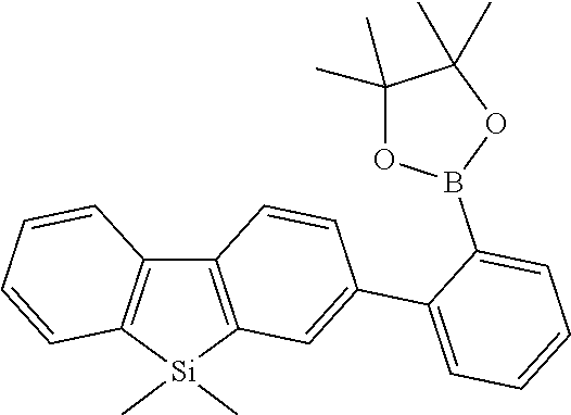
C12=C([Si](C)(C)C3=C1C=CC(C1=CC=CC=C1B1OC(C)(C)C(C)(C)O1)=C3)C=CC=C2
